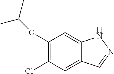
C1(OC(C)C)=C(Cl)C=C2C(=C1)NN=C2
